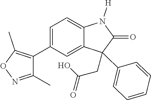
C1=C(C2=C(C)ON=C2C)C=C2C(=C1)N([H])C(=O)C2(C1=CC=CC=C1)CC(=O)O
